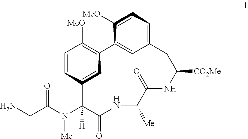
N(C1([H])C(=O)NC([Me])C(=O)NC([CO2Me])CC2=CC=C([MeO])C(=C2)C2=C([MeO])C=CC1=C2)([Me])C(=O)CN
